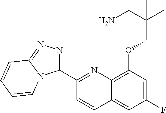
C1(C2=NN=C3N2C=CC=C3)=NC2=C(OCC(C)(CN)C)C=C(F)C=C2C=C1
